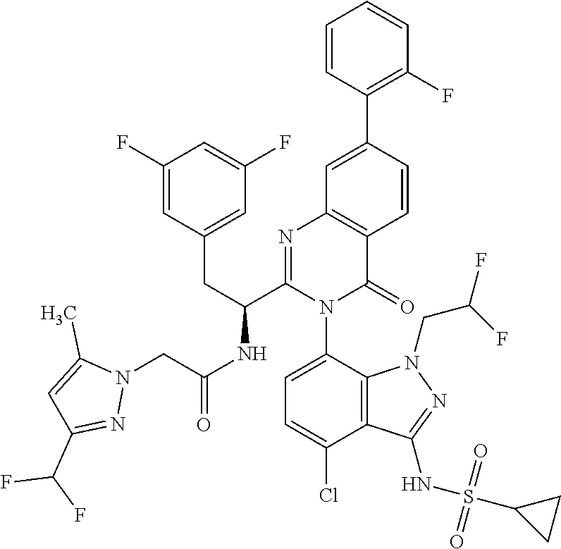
C1=CC(C2=CC3=C(C=C2)C(=O)N(C2=CC=C(Cl)C4=C2N(CC(F)F)N=C4NS(C2CC2)(=O)=O)C(C(CC2=CC(F)=CC(F)=C2)NC(=O)CN2C(C)=CC(C(F)F)=N2)=N3)=C(F)C=C1
